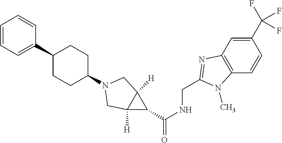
C1=CC=C(C2CCC(N3CC4([H])C([H])(C4C(NCC4=NC5=C(C=CC(C(F)(F)F)=C5)N4C)=O)C3)CC2)C=C1
